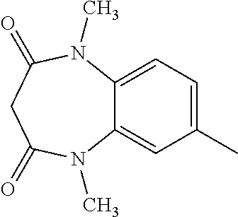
C12=CC(C)=CC=C1N(C)C(=O)CC(=O)N2C
